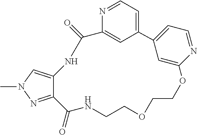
C12=CC(=CC=N1)C1=CC=NC(=C1)OCCOCCNC(=O)C1=NN(C)C=C1NC2=O
